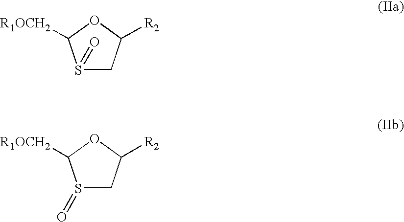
S1(=O)CC([R2])OC1[R1OCH2].S1(=O)CC([R2])OC1[R1OCH2]
